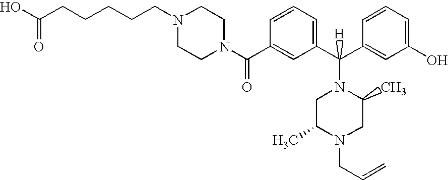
N1(C(C2=CC(C(C3=CC(O)=CC=C3)(N3CC(C)N(CC=C)CC3C)[H])=CC=C2)=O)CCN(CCCCCC(O)=O)CC1
